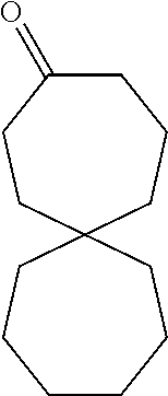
C1C(=O)CCC2(CC1)CCCCCC2
